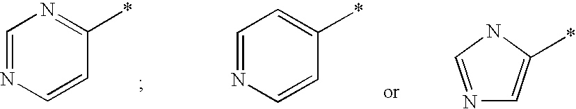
C1=NC=CC(*)=N1.C1=NC=CC(*)=C1.N1=CNC(*)=C1
